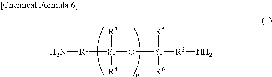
[R3][Si](O[Si]([R5])([R6])[R2]N)([R1]N)[R4]
